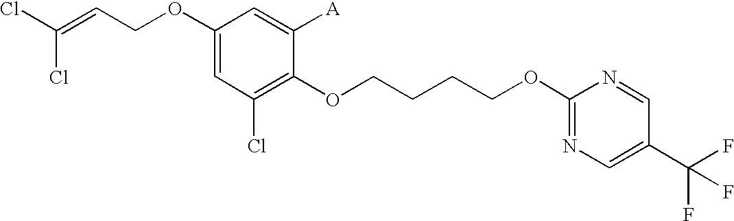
C1(OCC=C(Cl)Cl)=CC(Cl)=C(OCCCCOC2=NC=C(C(F)(F)F)C=N2)C([A])=C1
